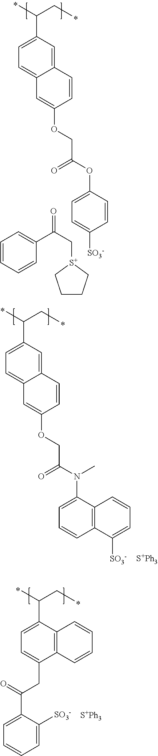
C1=C(C(C)CC)C=C2C(=C1)C=C(OCC(OC1=CC=C([SO3-])C=C1)=O)C=C2.C1CC[S+](CC(C2=CC=CC=C2)=O)C1.C1=C(C(C)CC)C=C2C(=C1)C=C(OCC(N(C1=CC=CC3=C1C=CC=C3[SO3-])C)=O)C=C2.[S+Ph3].C1=C(C(C)CC)C2=C(C(CC(=O)C3=CC=CC=C3[SO3-])=C1)C=CC=C2.[S+Ph3]
